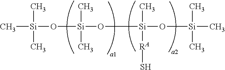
C[Si](C)(C)O[Si](C)(C)O[Si](C)([RA]S)O[Si](C)(C)C
